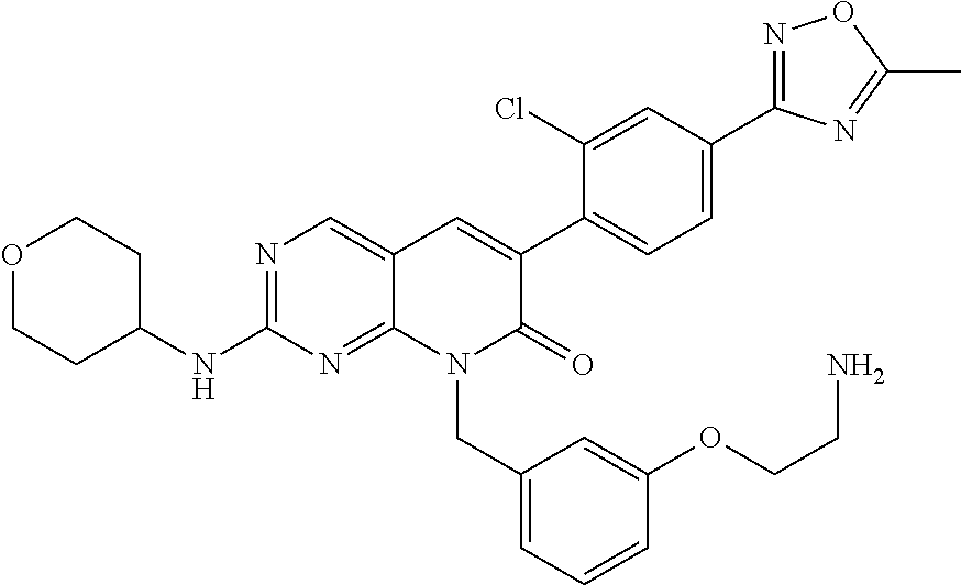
N1=C(C2=CC=C(C3=CC4=CN=C(NC5CCOCC5)N=C4N(CC4=CC=CC(OCCN)=C4)C3=O)C(Cl)=C2)N=C(C)O1
